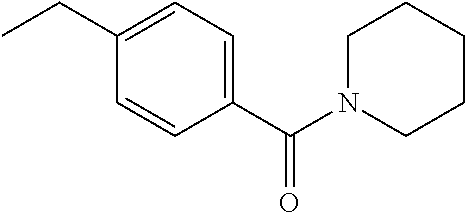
C1(CC)=CC=C(C(N2CCCCC2)=O)C=C1
